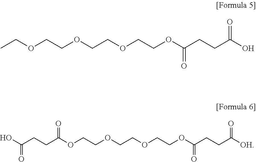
CCOCCOCCOCCOC(CCC(O)=O)=O.C(C(OCCOCCOCCOC(CCC([OH])=O)=O)=O)CC(O)=O
